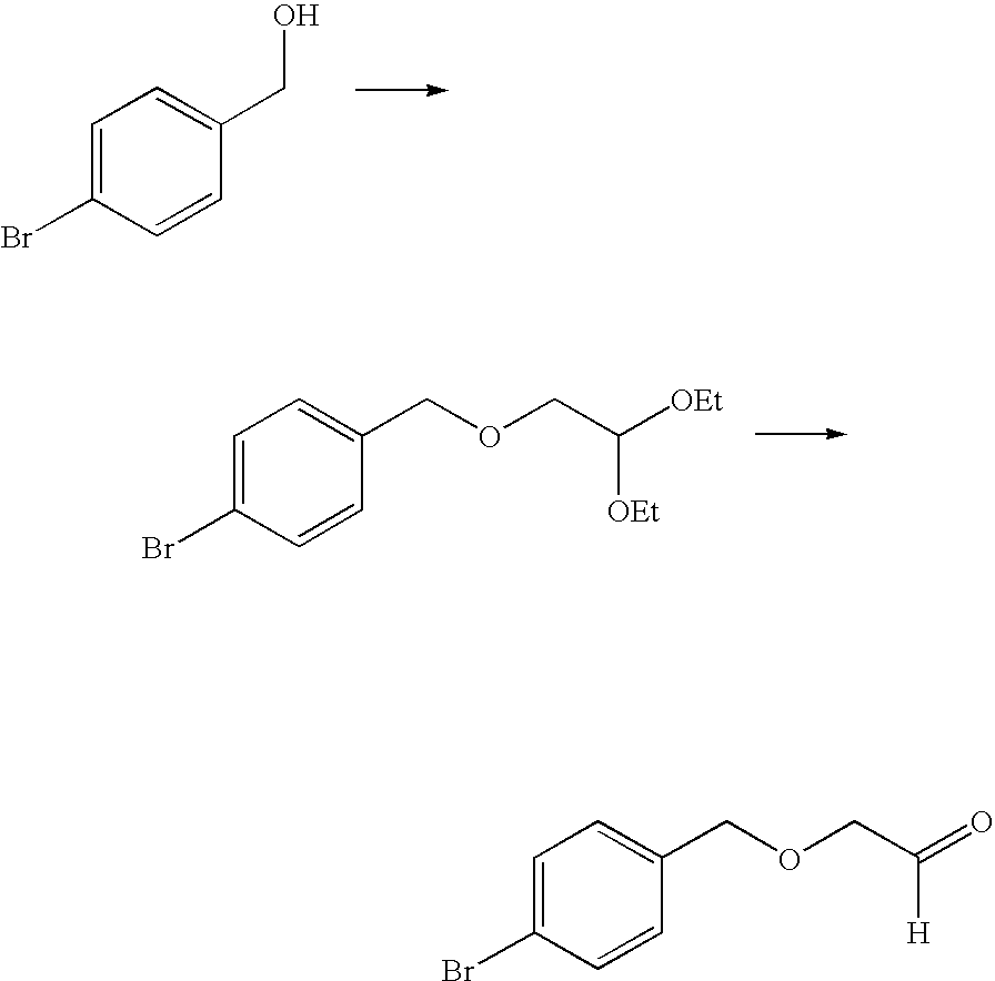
C1=C(Br)C=CC(CO)=C1.C1=C(Br)C=CC(COCC([OEt])[OEt])=C1.C1=C(Br)C=CC(COCC([H])=O)=C1
